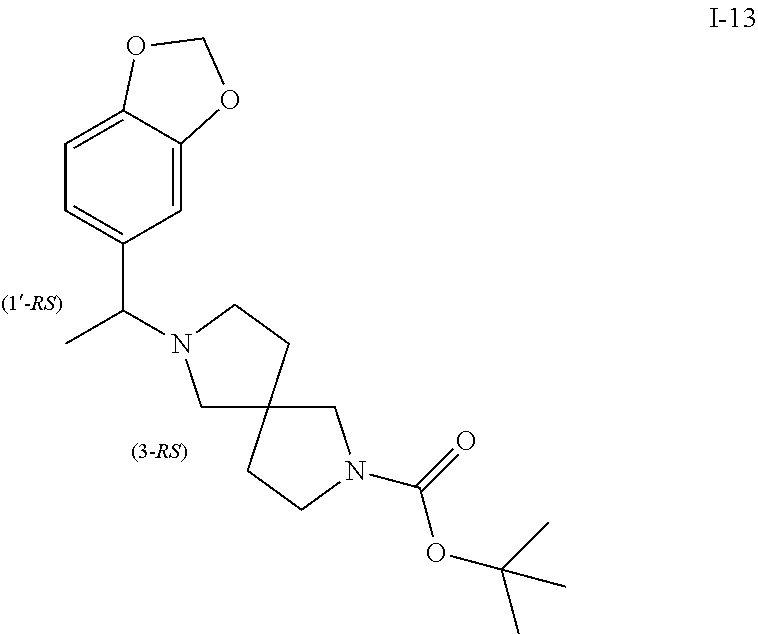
C1N(C(=O)OC(C)(C)C)CCC12CN(C(C1=CC=C3C(=C1)OCO3)C)CC2
